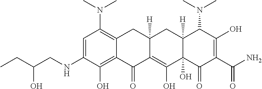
C1=C(NCC(CC)O)C(O)=C2C(=C1N(C)C)CC1([H])C(=C(O)C3(O)C([H])(C1)C(N(C)C)C(O)=C(C(N)=O)C3=O)C2=O
